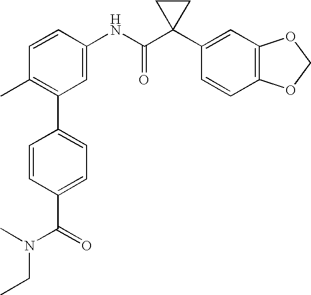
C1=CC(NC(C2(C3=CC4=C(C=C3)OCO4)CC2)=O)=CC(C2=CC=C(C(=O)N(C)CC)C=C2)=C1C
